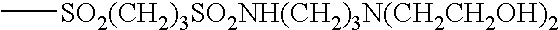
C[SO2(CH2)3SO2NH(CH2)3N(CH2CH2OH)2]
